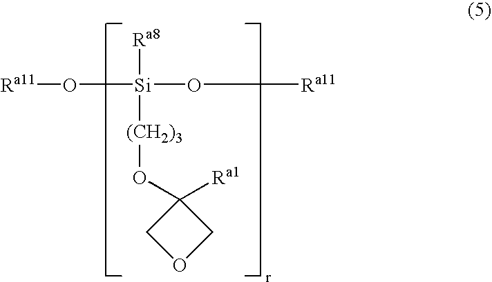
[Ra11]O[Si](O[Ra11])([Ra8])[(CH2)3]OC1([Ra1])COC1
